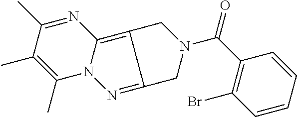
C1(C)=NC2=C3C(=NN2C(C)=C1C)CN(C(C1=C(Br)C=CC=C1)=O)C3
